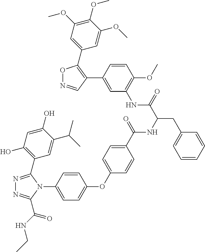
C1(C2=C(C3=CC(NC(C(NC(C4=CC=C(OC5=CC=C(N6C(C7=C(O)C=C(O)C(C(C)C)=C7)=NN=C6C(NCC)=O)C=C5)C=C4)=O)CC4=CC=CC=C4)=O)=C(OC)C=C3)C=NO2)=CC(OC)=C(OC)C(OC)=C1
